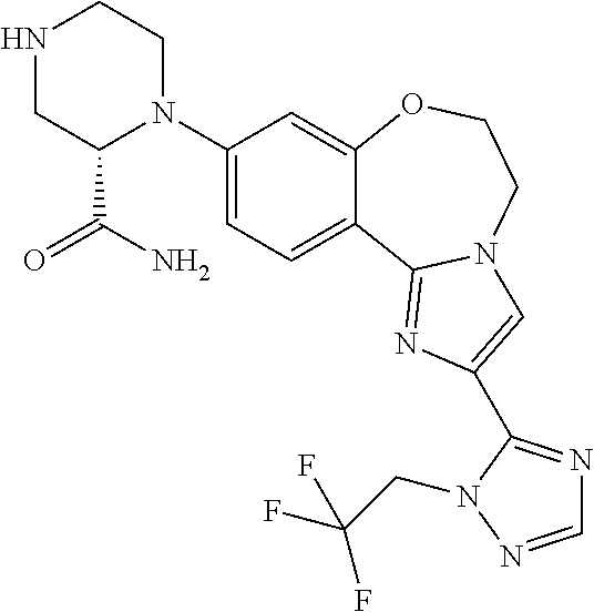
C1(N2CCNCC2C(=O)N)=CC=C2C(=C1)OCCN1C2=NC(C2=NC=NN2CC(F)(F)F)=C1
